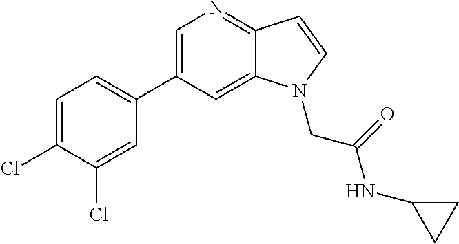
C1=C(C2=CC=C(Cl)C(Cl)=C2)C=C2C(=N1)C=CN2CC(NC1CC1)=O
